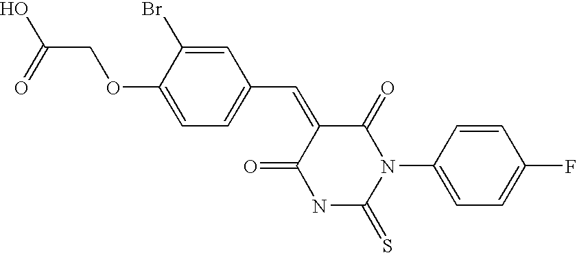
C1(C=C2C(=O)N(C3=CC=C(F)C=C3)C(=S)NC2=O)=CC=C(OCC(O)=O)C(Br)=C1
